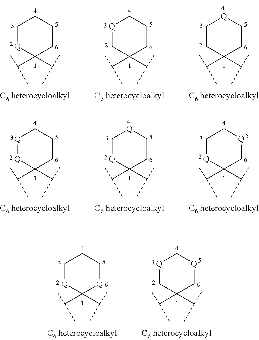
C1(C(C)C)(C(C)C)CCCC[Q]1.C1(C(C)C)(C(C)C)CCC[Q]C1.C1(C(C)C)(C(C)C)CC[Q]CC1.C1(C(C)C)(C(C)C)CCC[Q][Q]1.C1(C(C)C)(C(C)C)CC[Q]C[Q]1.C1(C(C)C)(C(C)C)C[Q]CC[Q]1.C1(C(C)C)(C(C)C)[Q]CCC[Q]1.C1(C(C)C)(C(C)C)C[Q]C[Q]C1
